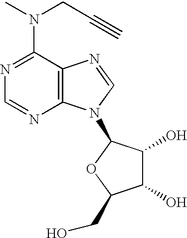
CN(CC#C)C1=NC=NC2=C1N=CN2C1C(O)C(O)C(CO)O1
